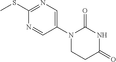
CSC1=NC=C(N2CCC(=O)NC2=O)C=N1
